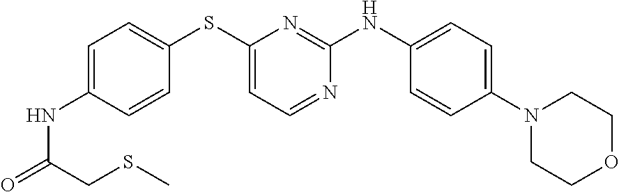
C1=C(NC(=O)CSC)C=CC(SC2=CC=NC(NC3=CC=C(N4CCOCC4)C=C3)=N2)=C1
